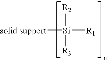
[solid support][Si]([R1])([R2])[R3]
